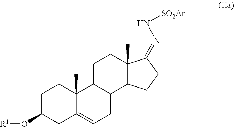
C1C(O[R1])CC2=CCC3C(C2(C)C1)CCC1(C)C3CCC1=NN[SO2Ar]
